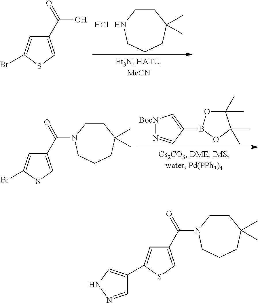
C1(C(=O)N2CCC(C)(C)CCC2)=CSC(Br)=C1.[BocN]1N=CC(B2OC(C)(C)C(C)(C)O2)=C1.C1CNCCCC1(C)C.Cl.C1(C(=O)O)=CSC(Br)=C1.C1(C(=O)N2CCC(C)(C)CCC2)=CSC(C2=CNN=C2)=C1
